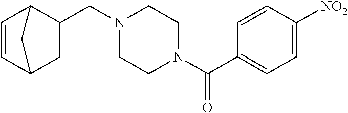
N1(CC2C3C=CC(C2)C3)CCN(C(C2=CC=C([NO2])C=C2)=O)CC1
